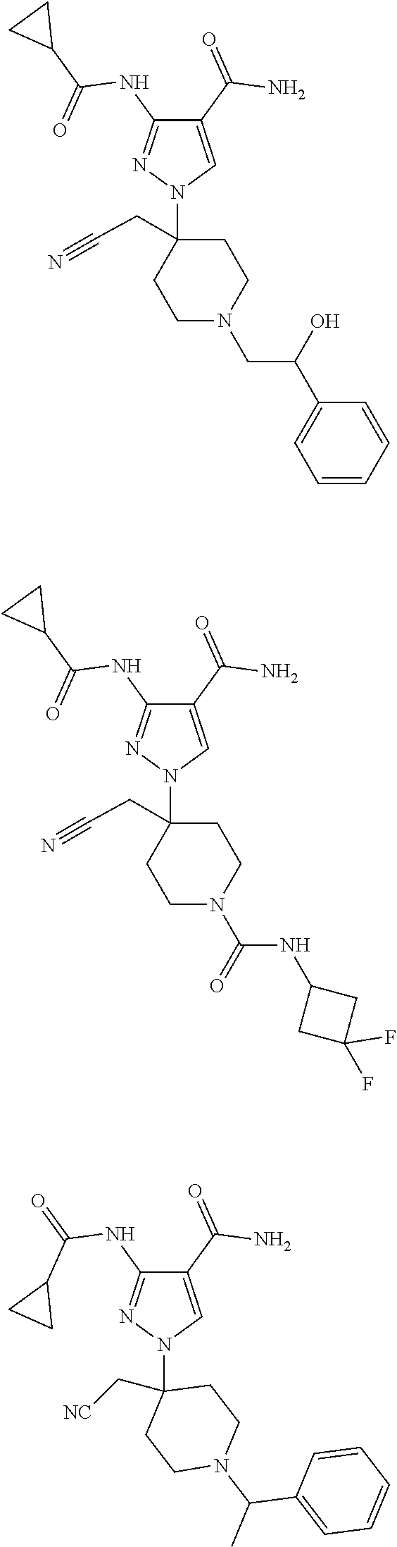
C1(C(N)=O)=CN(C2(CC#N)CCN(CC(C3=CC=CC=C3)O)CC2)N=C1NC(C1CC1)=O.C1(C(N)=O)=CN(C2(CC#N)CCN(C(NC3CC(F)(F)C3)=O)CC2)N=C1NC(C1CC1)=O.C1(C(N)=O)=CN(C2(C[NC])CCN(C(C)C3=CC=CC=C3)CC2)N=C1NC(C1CC1)=O
